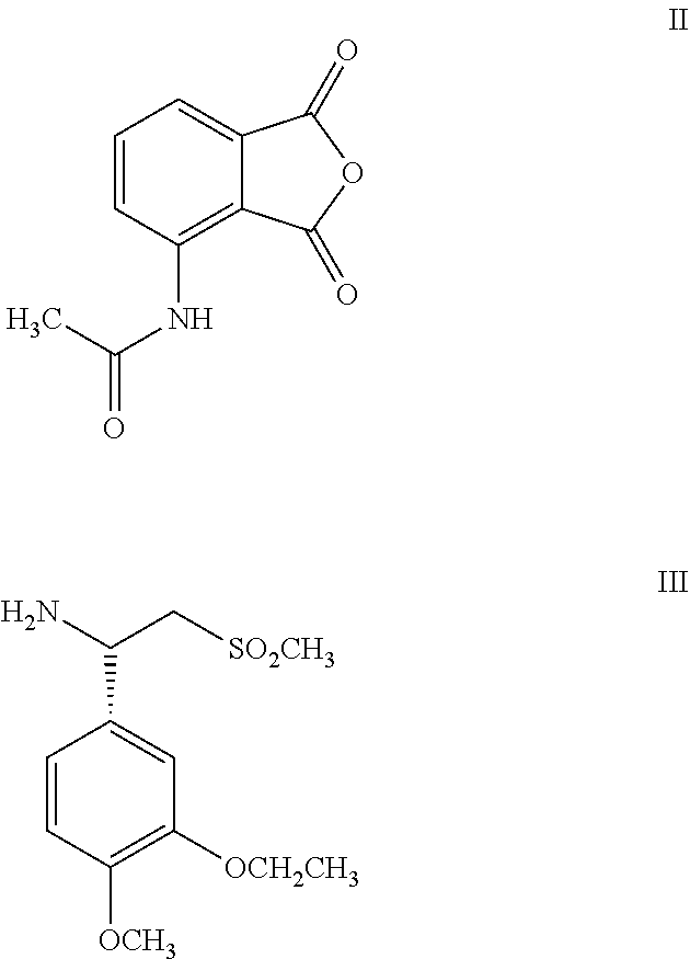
C1=CC(NC(C)=O)=C2C(=C1)C(=O)OC2=O.C1([OCH3])=C([OCH2CH3])C=C(C(C[SO2CH3])N)C=C1
